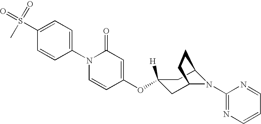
C1(S(=O)(C)=O)=CC=C(N2C=CC(OC3([H])CC4N(C5=NC=CC=N5)C(C3)CC4)=CC2=O)C=C1
